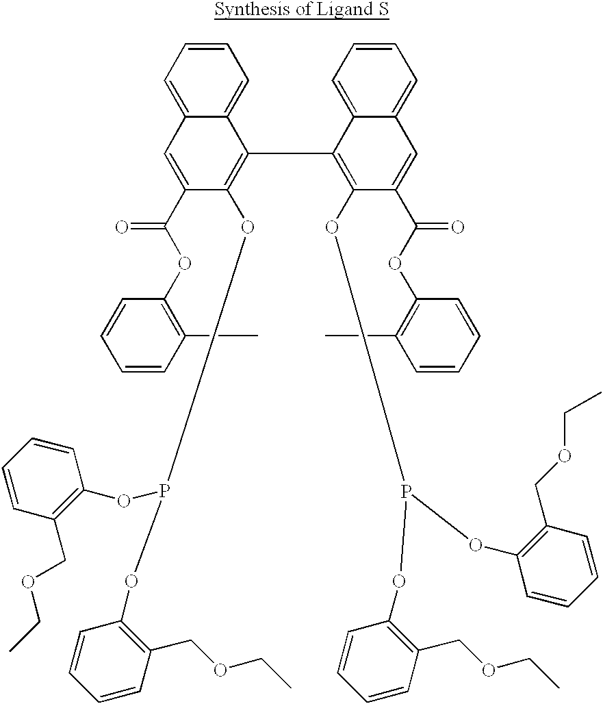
C1=C2C(=CC=C1)C(C1=C(OP(OC3=C(COCC)C=CC=C3)OC3=C(COCC)C=CC=C3)C(C(OC3=C(C)C=CC=C3)=O)=CC3=CC=CC=C13)=C(OP(OC1=C(COCC)C=CC=C1)OC1=C(COCC)C=CC=C1)C(C(OC1=C(C)C=CC=C1)=O)=C2
